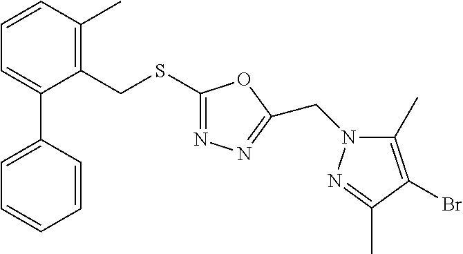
C1=CC(C)=C(CSC2=NN=C(CN3C(C)=C(Br)C(C)=N3)O2)C(C2=CC=CC=C2)=C1
